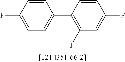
C1=C(F)C=CC(C2=C(I)C=C(F)C=C2)=C1
